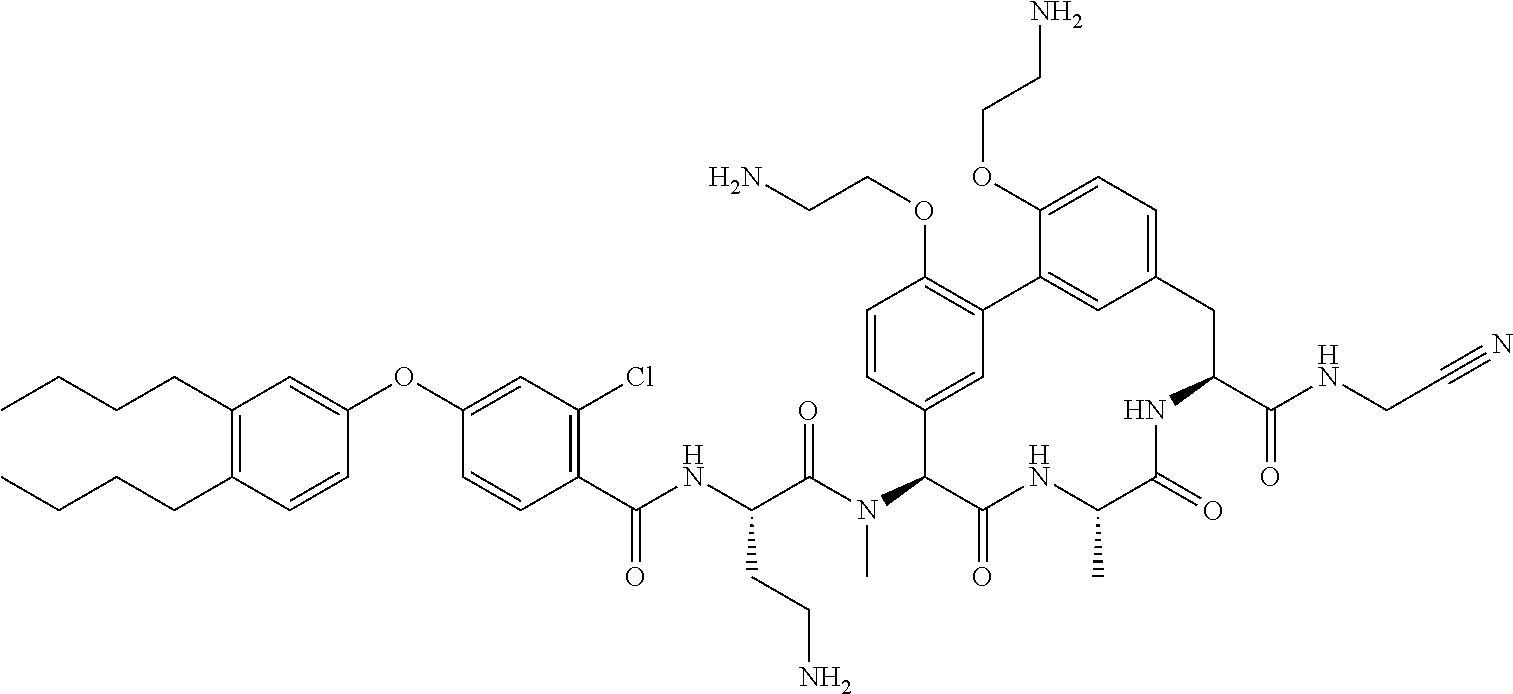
C1(C(NC(C(N(C2C(=O)NC(C)C(=O)NC(C(NCC#N)=O)CC3=CC=C(OCCN)C(=C3)C3=C(OCCN)C=CC2=C3)C)=O)CCN)=O)=C(Cl)C=C(OC2=CC(CCCC)=C(CCCC)C=C2)C=C1
